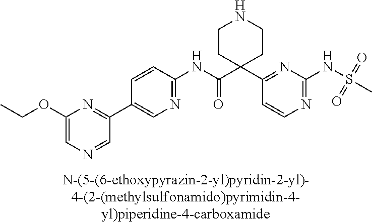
C1(NC(=O)C2(C3=NC(NS(C)(=O)=O)=NC=C3)CCNCC2)=NC=C(C2=NC(OCC)=CN=C2)C=C1
